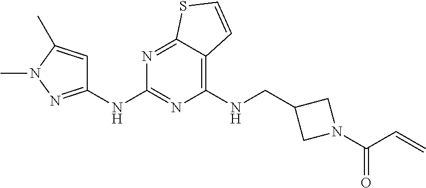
C1(NCC2CN(C(C=C)=O)C2)=C2C(=NC(NC3=NN(C)C(C)=C3)=N1)SC=C2
